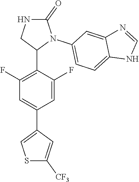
C1(F)=C(C2N(C3=CC=C4C(=C3)N=CN4)C(=O)NC2)C(F)=CC(C2=CSC([CF3])=C2)=C1
